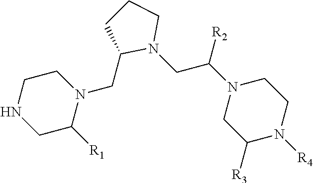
C1C([R1])N(CC2N(CC(N3CC([R3])N([R4])CC3)[R2])CCC2)CCN1
